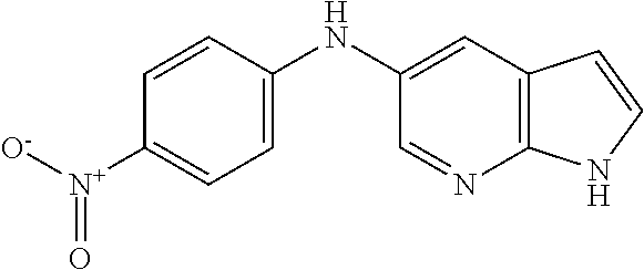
C1(NC2=CC=C([N+]([O-])=O)C=C2)=CC2=C(N=C1)NC=C2
